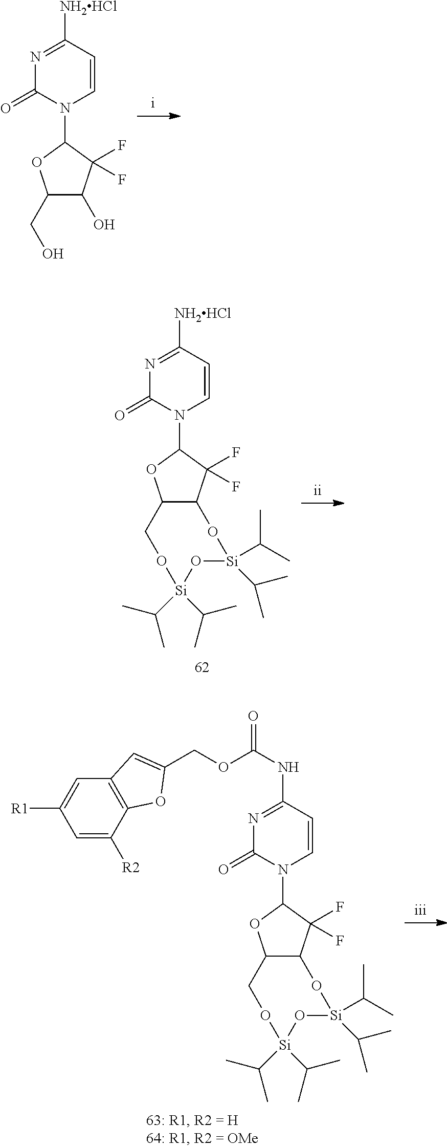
N1=C([NH2HCl])C=CN(C2OC(CO)C(O)C2(F)F)C1=O.N1=C([NH2HCl])C=CN(C2OC3C(C2(F)F)O[Si](C(C)C)(C(C)C)O[Si](C(C)C)(C(C)C)OC3)C1=O.N1=C(NC(OCC2=CC3=C(C([R2])=CC([R1])=C3)O2)=O)C=CN(C2OC3C(C2(F)F)O[Si](C(C)C)(C(C)C)O[Si](C(C)C)(C(C)C)OC3)C1=O
